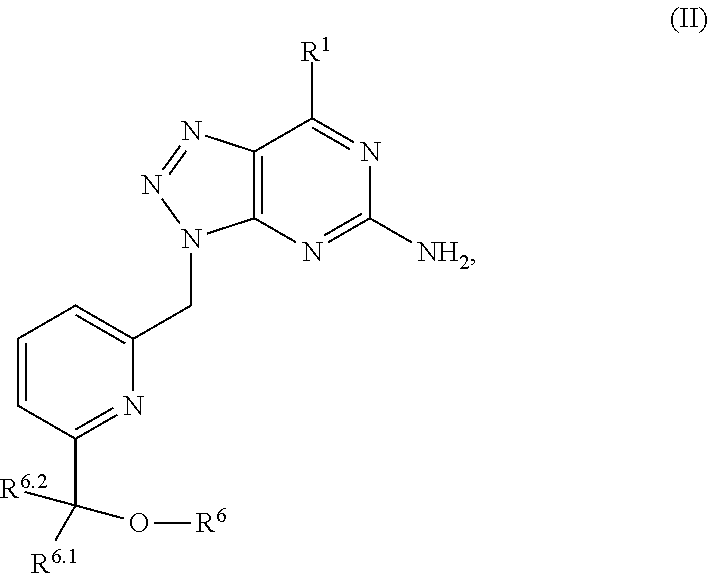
C12=C(N=C([NH2])N=C1[R1])N(CC1=CC=CC(C(O[R6])([R6.2])[R6.1])=N1)N=N2
